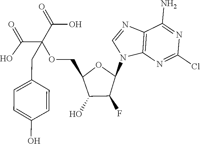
C12=C(N=C(Cl)N=C1N)N(C1OC(COC(C(=O)O)(C(=O)O)CC3=CC=C(O)C=C3)C(O)C1F)C=N2
